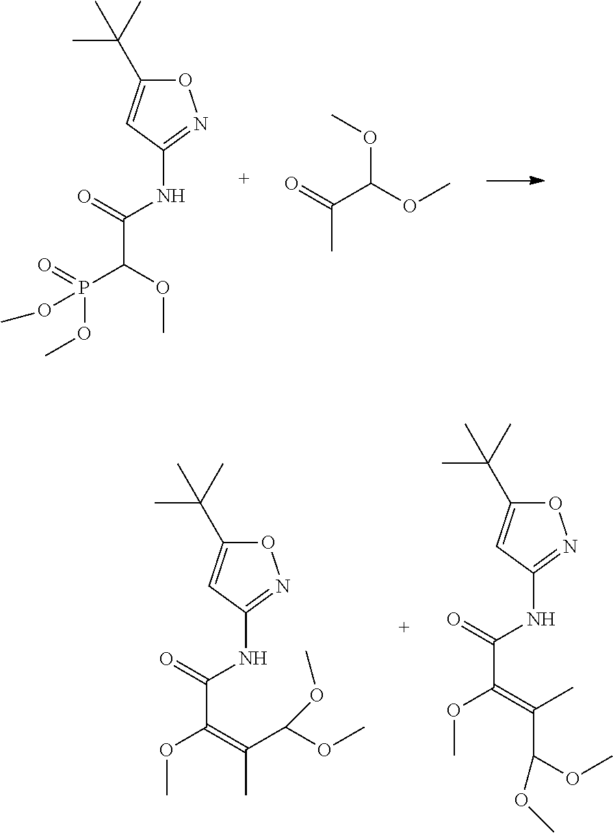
O1C(C(C)(C)C)=CC(NC(C(P(OC)(=O)OC)OC)=O)=N1.O(C(C(C)=O)OC)C.O1C(C(C)(C)C)=CC(NC(C(OC)=C(C)C(OC)OC)=O)=N1.O1C(C(C)(C)C)=CC(NC(C(OC)=C(C(OC)OC)C)=O)=N1
